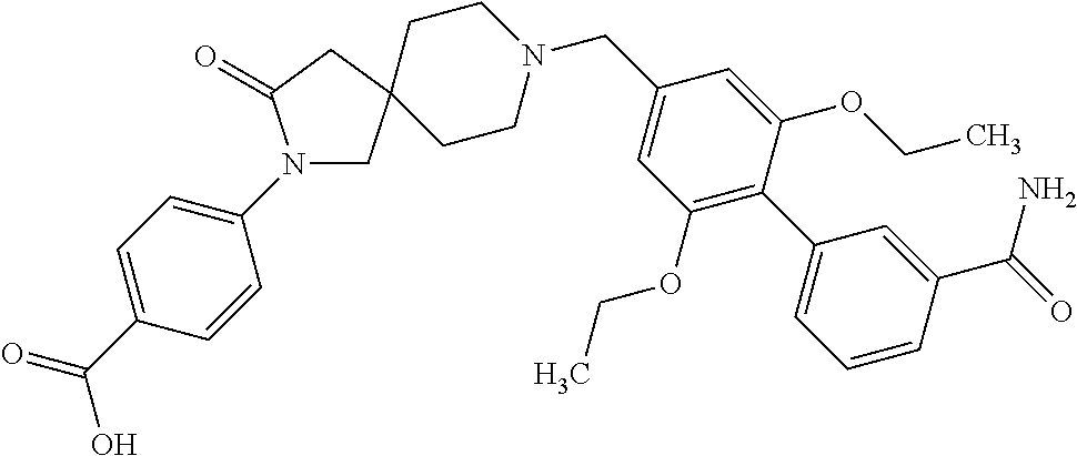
N1(C2=CC=C(C(=O)O)C=C2)CC2(CC1=O)CCN(CC1=CC(OCC)=C(C3=CC=CC(C(=O)N)=C3)C(OCC)=C1)CC2
